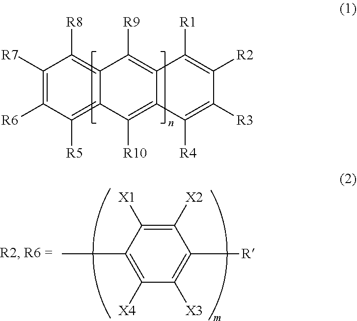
C1([R7])=C([R6])C([R5])=C2C(=C1[R8])C([R9])=C1C(=C2[R10])C([R4])=C([R3])C([R2])=C1[R1].C1([X2])=C([X1])C(C)=C([X4])C([X3])=C1[R]
